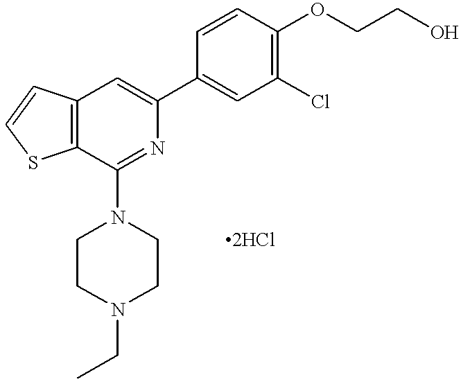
C12=C(C=C(C3=CC(Cl)=C(OCCO)C=C3)N=C1N1CCN(CC)CC1)C=CS2
